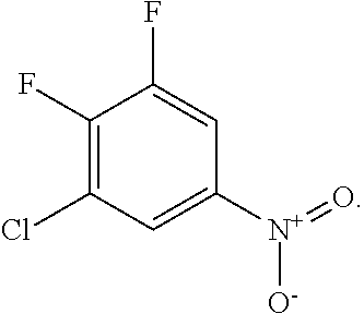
C1(F)=C(Cl)C=C([N+](=O)[O-])C=C1F
